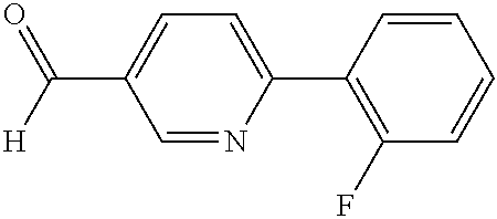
C(C1=CC=C(C2=C(F)C=CC=C2)N=C1)([H])=O
